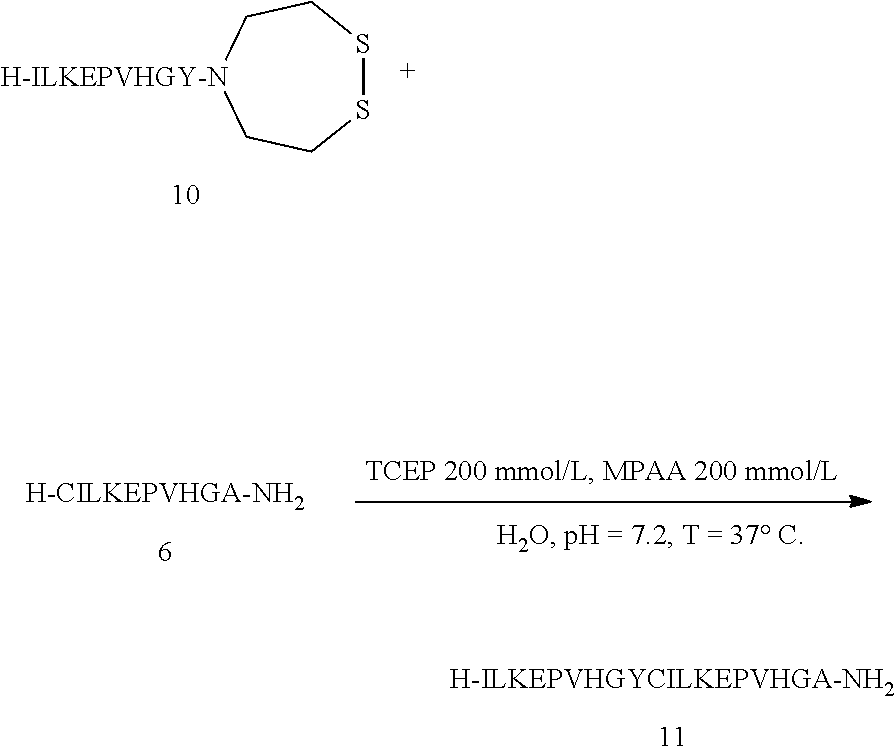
S1SCC[H-ILKEPVHGY-N]CC1
